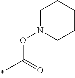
O(C(=O)C)N1CCCCC1
